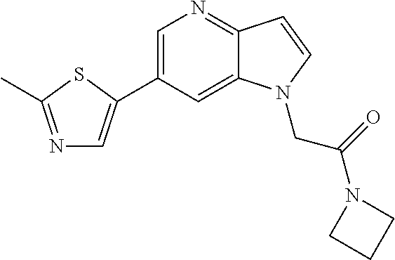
C1=C(C2=CN=C(C)S2)C=C2C(=N1)C=CN2CC(N1CCC1)=O
